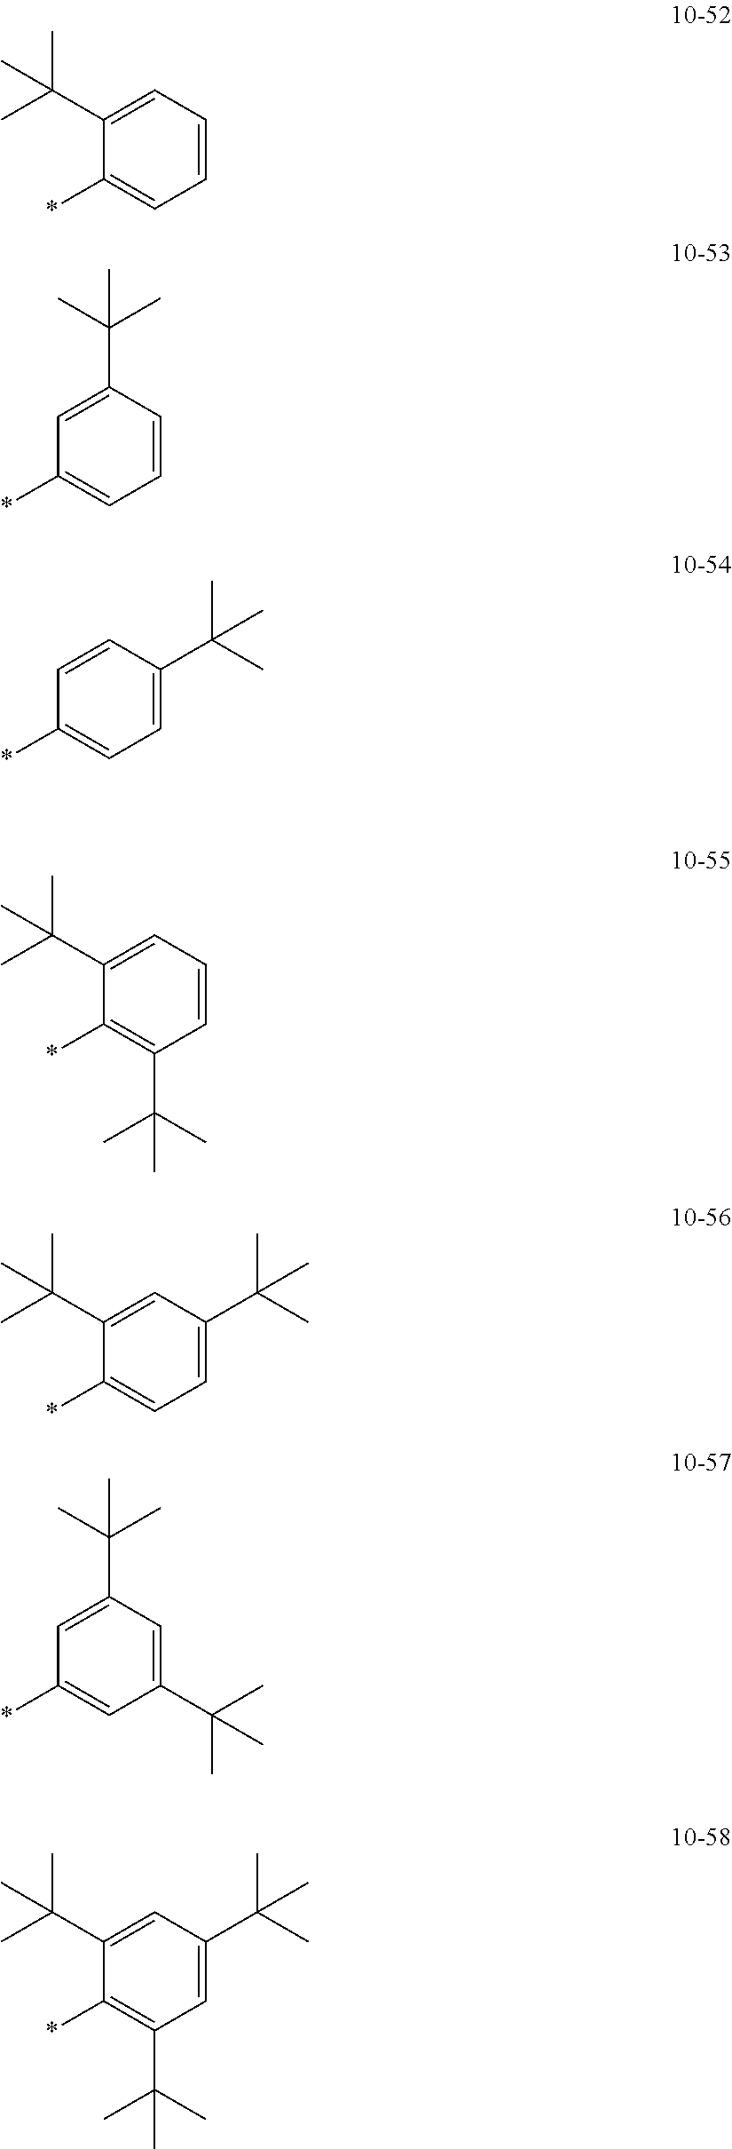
C1(C(C)(C)C)=CC(*)=CC=C1.C1=CC(*)=CC=C1C(C)(C)C.C1=C(C(C)(C)C)C(*)=C(C(C)(C)C)C=C1.C1=C(C(C)(C)C)C(*)=CC=C1.C1=C(C(C)(C)C)C(*)=CC=C1C(C)(C)C.C1(C(C)(C)C)=CC(*)=CC(C(C)(C)C)=C1.C1=C(C(C)(C)C)C(*)=C(C(C)(C)C)C=C1C(C)(C)C
